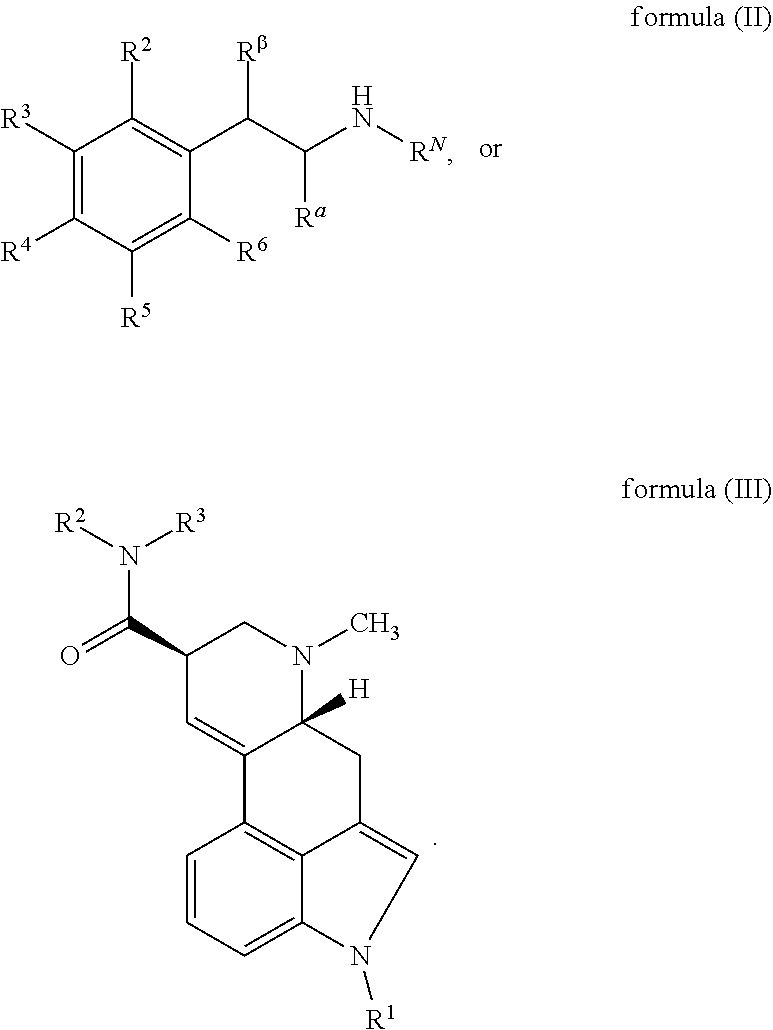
C1=CC=C2C3=C1C1=CC(C(=O)N([R2])[R3])CN(C)C1([H])CC3=CN2[R1].C1([R3])=C([R4])C([R5])=C([R6])C(C(C(N[RN])[Ra])[Rb])=C1[R2]
